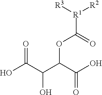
OC(C(C(C(O)=O)O)OC([R1]([R2])[R3])=O)=O
